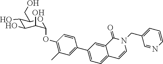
C1(O)C(O)C(O)C(OC2=C(C)C=C(C3=CC=C4C(=C3)C(=O)N(CC3=CC=CN=C3)C=C4)C=C2)OC1CO
